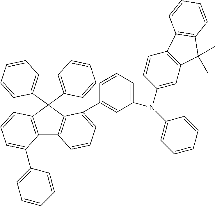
C12=C(C3(C4=C1C=CC=C4)C1=C(C4=C3C(C3=CC(N(C5=CC=CC=C5)C5=CC6=C(C=C5)C5=C(C6(C)C)C=CC=C5)=CC=C3)=CC=C4)C(C3=CC=CC=C3)=CC=C1)C=CC=C2
